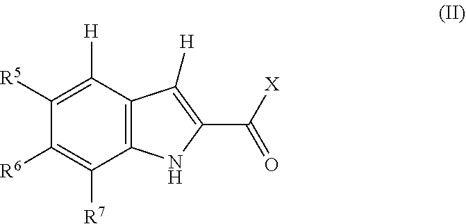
C12=C(C([H])=C([R5])C([R6])=C1[R7])C([H])=C(C(=O)[X])N2
